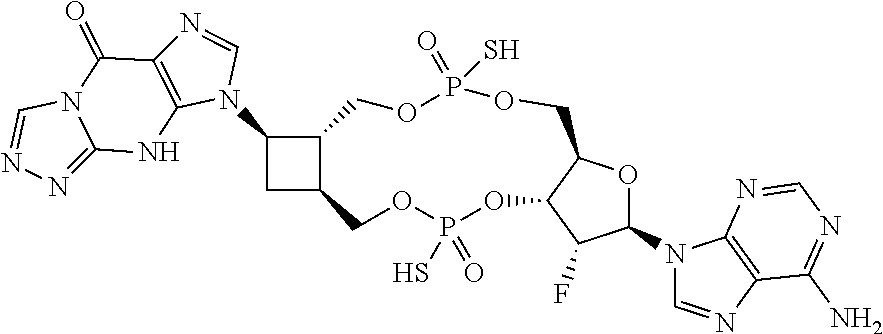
N1(C2OC3C(C2F)OP(=O)(S)OCC2CC(N4C=NC5=C4NC4=NN=CN4C5=O)C2COP(=O)(S)OC3)C=NC2=C1N=CN=C2N
